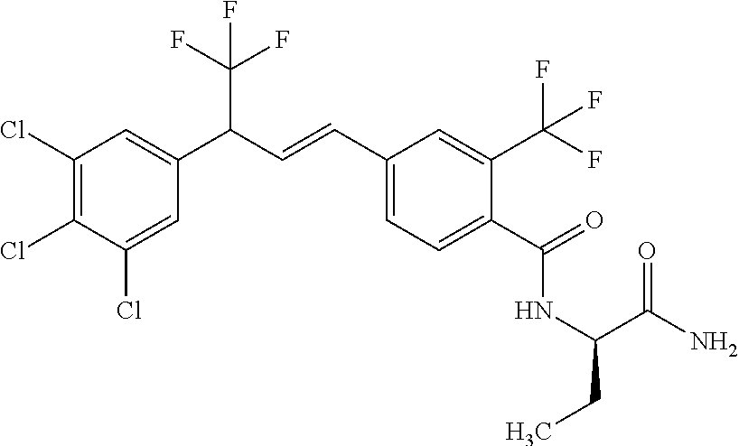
C1(Cl)=C(Cl)C(Cl)=CC(C(C=CC2=CC=C(C(NC(CC)C(N)=O)=O)C(C(F)(F)F)=C2)C(F)(F)F)=C1
